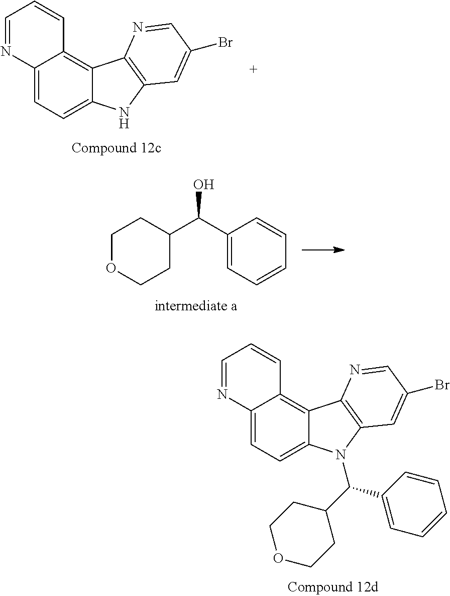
C1=NC2=CC=C3C(=C2C=C1)C1=C(N3C(C2CCOCC2)C2=CC=CC=C2)C=C(Br)C=N1.C1=NC2=CC=C3C(=C2C=C1)C1=C(N3)C=C(Br)C=N1.C1(C(C2CCOCC2)O)=CC=CC=C1
